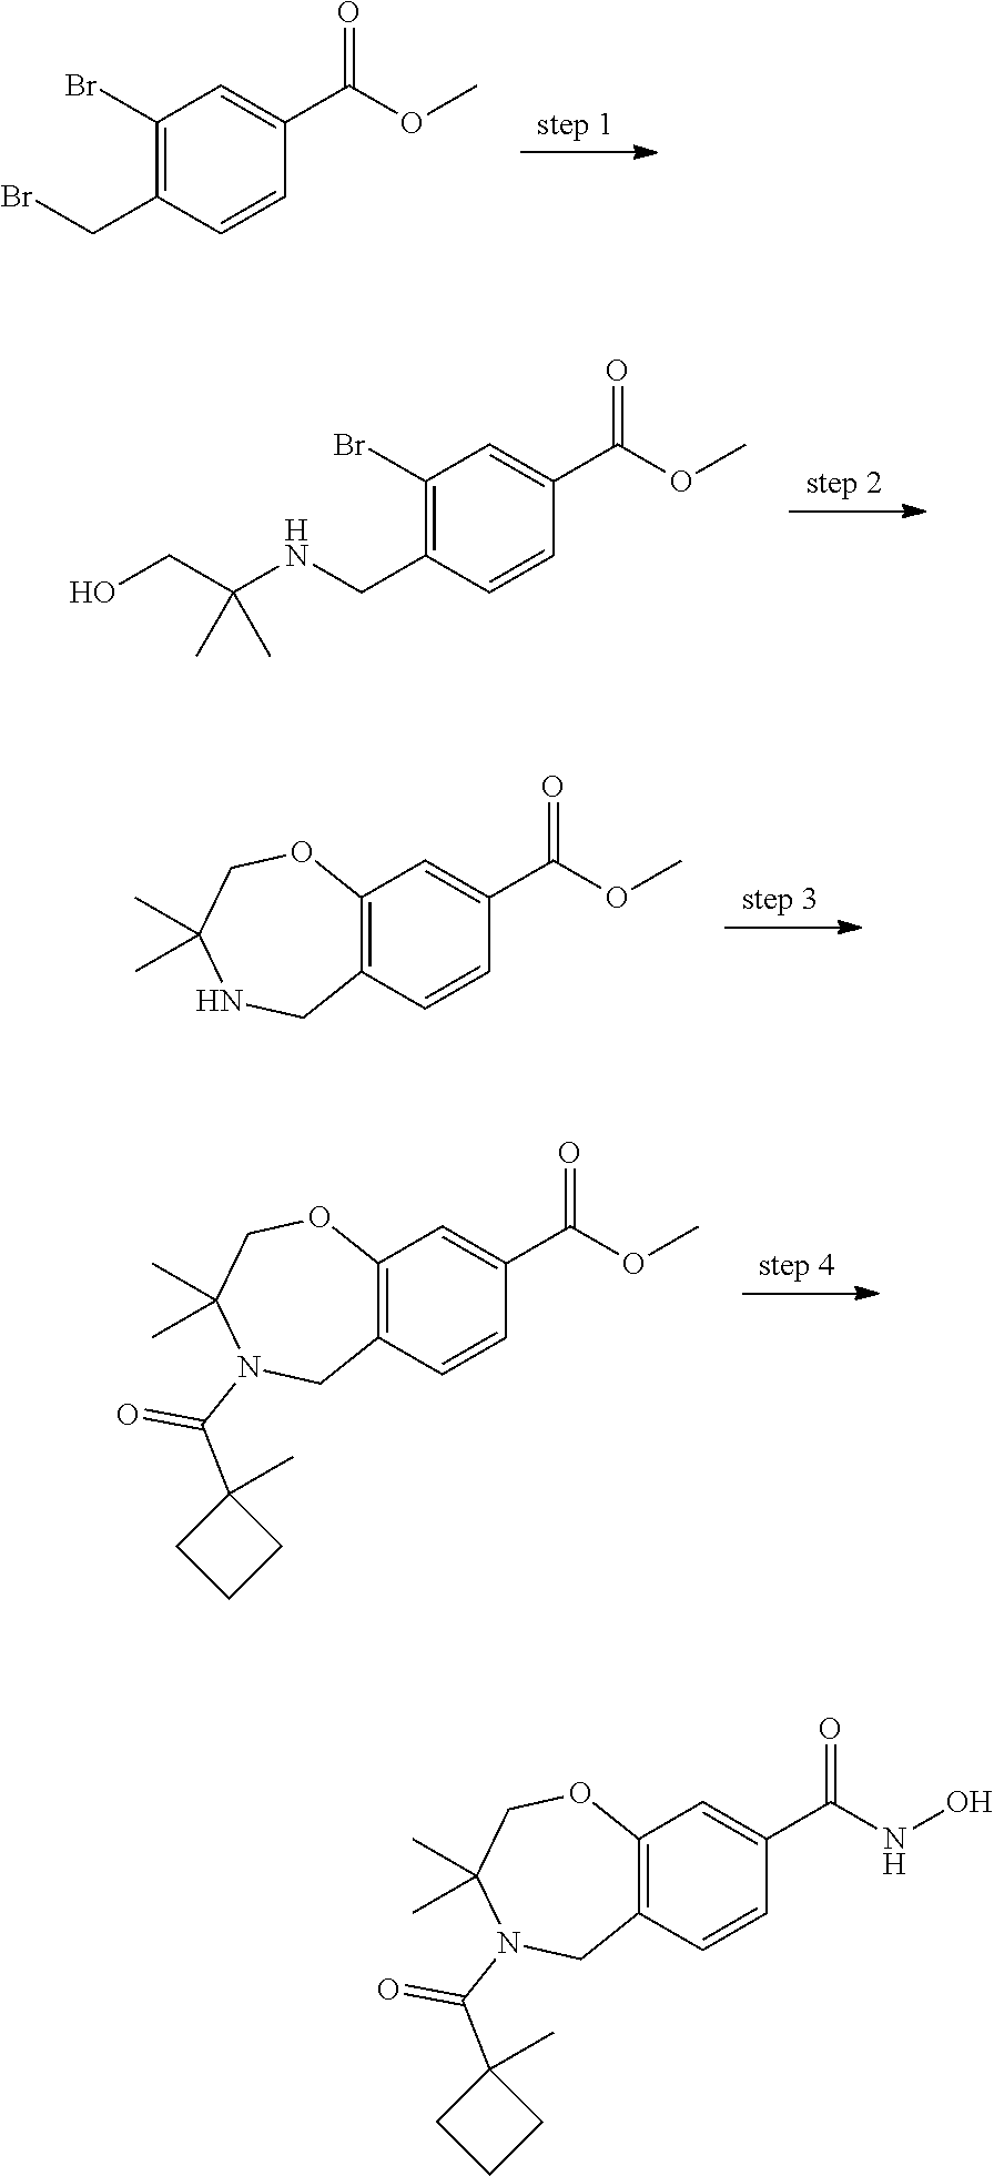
C1(Br)=C(CBr)C=CC(C(OC)=O)=C1.C1(Br)=C(CNC(CO)(C)C)C=CC(C(OC)=O)=C1.C12=C(C=CC(C(OC)=O)=C1)CNC(C)(C)CO2.C12=C(C=CC(C(OC)=O)=C1)CN(C(C1(C)CCC1)=O)C(C)(C)CO2.C12=C(C=CC(C(NO)=O)=C1)CN(C(C1(C)CCC1)=O)C(C)(C)CO2
